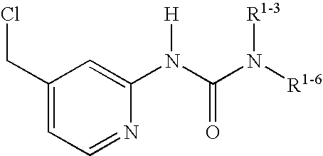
C1(CCl)=CC=NC(N(C(N([R1-6])[R1-3])=O)[H])=C1
